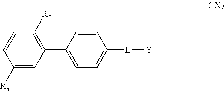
C1([R7])=C(C2=CC=C([L][Y])C=C2)C=C([R8])C=C1
